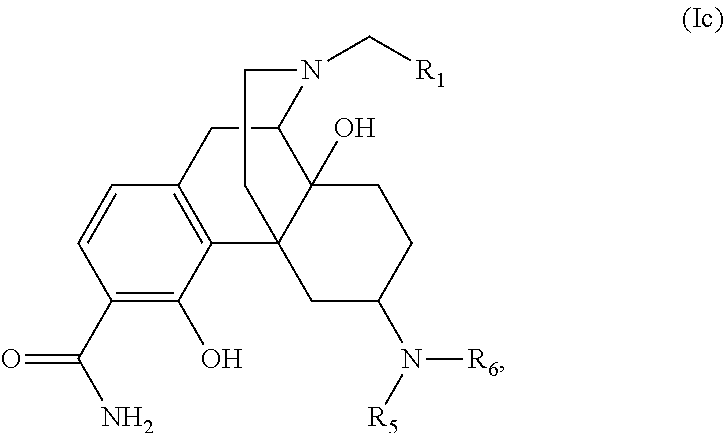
C1(C(N)=O)=C(O)C2=C(C=C1)CC1C3(O)C2(CC(N([R5])[R6])CC3)CCN1C[R1]
